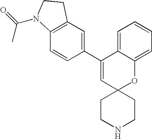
C1(C2=CC3=C(C=C2)N(C(=O)C)CC3)=CC2(OC3=CC=CC=C13)CCNCC2
